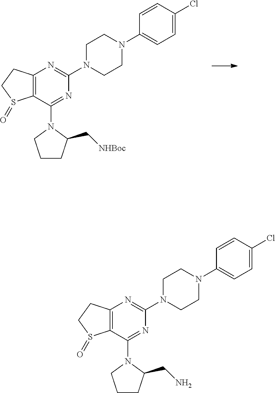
C12=C(C(N3C(C[NHBoc])CCC3)=NC(N3CCN(C4=CC=C(Cl)C=C4)CC3)=N1)S(=O)CC2.C12=C(C(N3C(CN)CCC3)=NC(N3CCN(C4=CC=C(Cl)C=C4)CC3)=N1)S(=O)CC2
